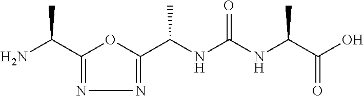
C1(C(N)C)=NN=C(C(NC(NC(C(O)=O)C)=O)C)O1
